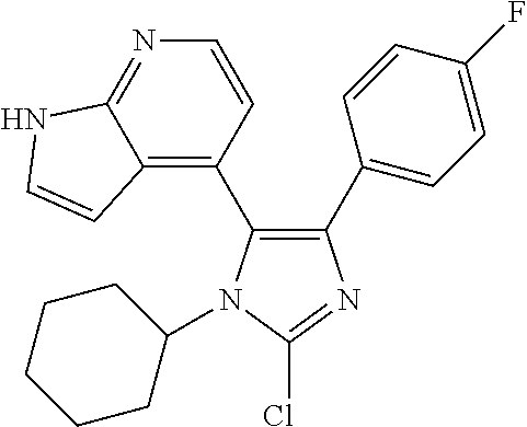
C1(C2=CC=C(F)C=C2)=C(C2=C3C(=NC=C2)NC=C3)N(C2CCCCC2)C(Cl)=N1
